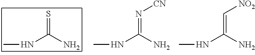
N(=C(N)NC)[CN].C(=C(N)NC)[NO2].S=C(N)NC
